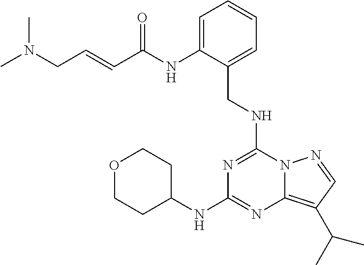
C1=C(NC(C=CCN(C)C)=O)C(CNC2=NC(NC3CCOCC3)=NC3=C(C(C)C)C=NN23)=CC=C1
